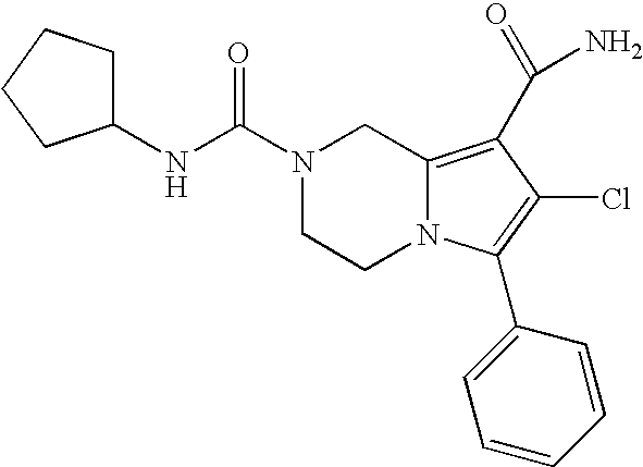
N(C(=O)N1CCN2C(=C(C(N)=O)C(Cl)=C2C2=CC=CC=C2)C1)C1CCCC1
